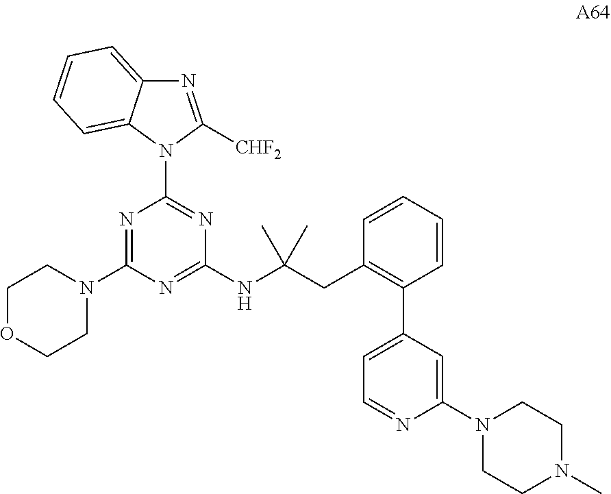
N1=C([CHF2])N(C2=NC(NC(CC3=C(C4=CC=NC(N5CCN(C)CC5)=C4)C=CC=C3)(C)C)=NC(N3CCOCC3)=N2)C2=CC=CC=C12
